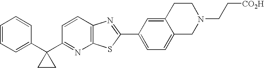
C1=CC=C(C2(C3=NC4=C(C=C3)N=C(C3=CC=C5C(=C3)CCN(CC[CO2H])C5)S4)CC2)C=C1
